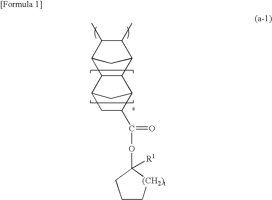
C12C(C)C(C)C(C1)C1C2C2C(C(OC3([R1])[(CH2)t]CCC3)=O)CC1C2
